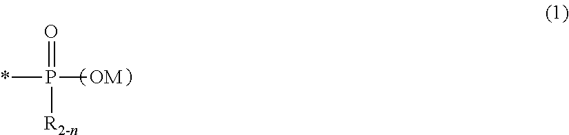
P(*)([OM])(=O)[R2-n]
